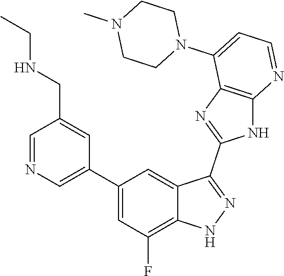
C1=NC=C(C2=CC(F)=C3C(=C2)C(C2=NC4=C(N2)N=CC=C4N2CCN(C)CC2)=NN3)C=C1CNCC
